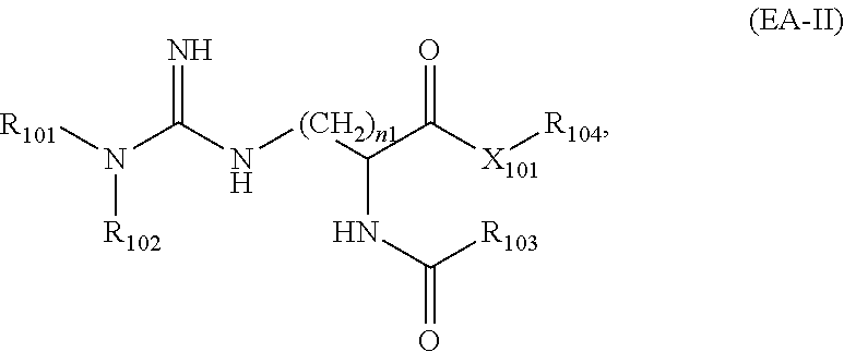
N(C(N[(CH2)n1]C(NC(=O)[R103])C(=O)[X101][R104])=N)([R101])[R102]
